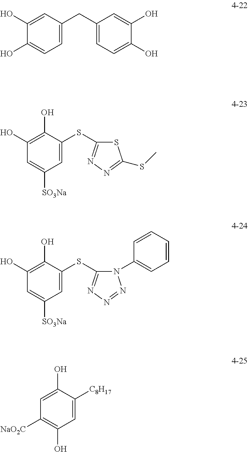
C1=C(O)C(O)=CC(CC2=CC=C(O)C(O)=C2)=C1.C1(O)=C(O)C=C([SO3Na])C=C1SC1=NN=C(SC)S1.C1(O)=C(O)C=C([SO3Na])C=C1SC1=NN=NN1C1=CC=CC=C1.C1(O)=CC([NaO2C])=C(O)C=C1[C8H17]
